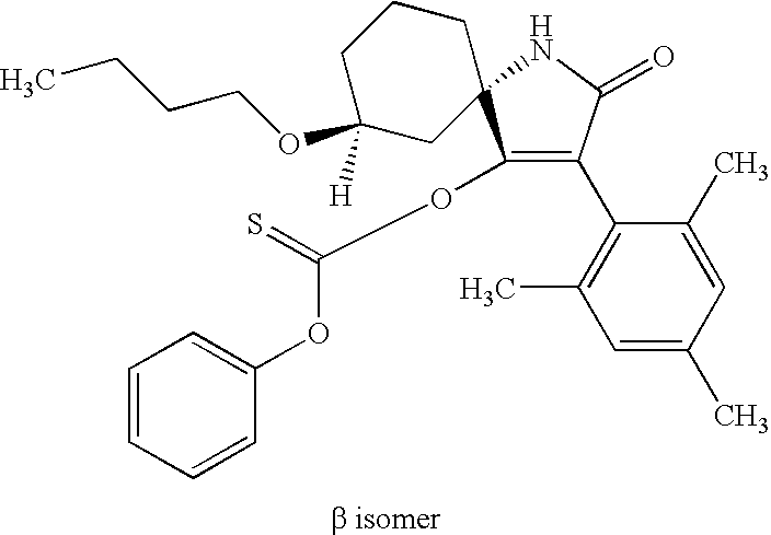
C1(OC(=S)OC2=CC=CC=C2)=C(C2=C(C)C=C(C)C=C2C)C(=O)NC12CCCC(OCCCC)([H])C2
